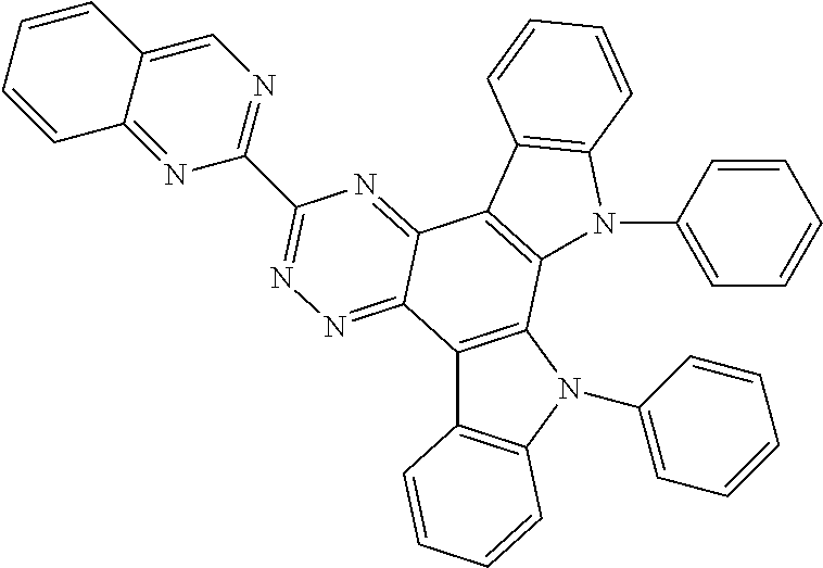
C12=C(N(C3=CC=CC=C3)C3=C1C=CC=C3)C1=C(C3=NC(C4=NC=C5C(=N4)C=CC=C5)=NN=C23)C2=C(N1C1=CC=CC=C1)C=CC=C2
